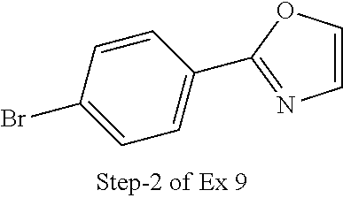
C1=CC(Br)=CC=C1C1=NC=CO1
